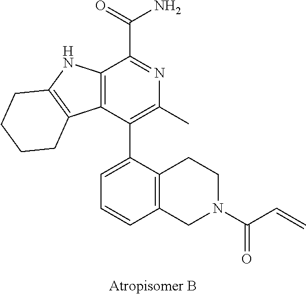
C12=C(C3=C(N1)CCCC3)C(C1=CC=CC3=C1CCN(C(C=C)=O)C3)=C(C)N=C2C(=O)N
